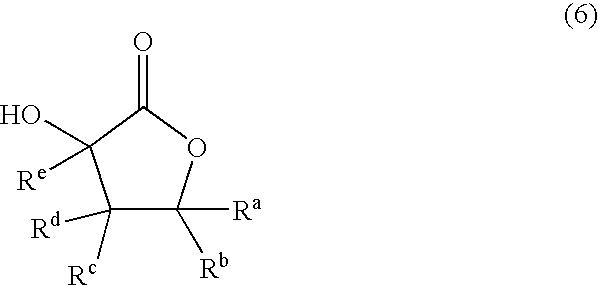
O=C1C(O)([Re])C([Rd])([Rc])C([Ra])([Rb])O1
